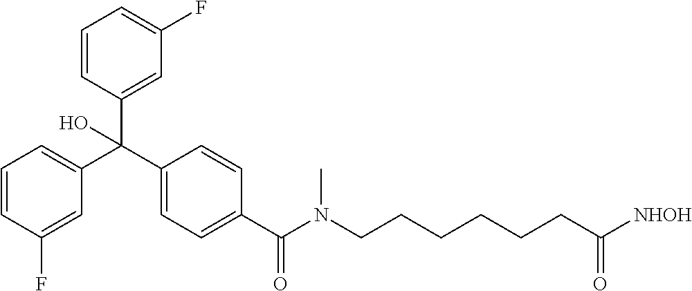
C1(C(C2=CC=CC(F)=C2)(C2=CC(F)=CC=C2)O)=CC=C(C(=O)N(CCCCCCC([NHOH])=O)C)C=C1
